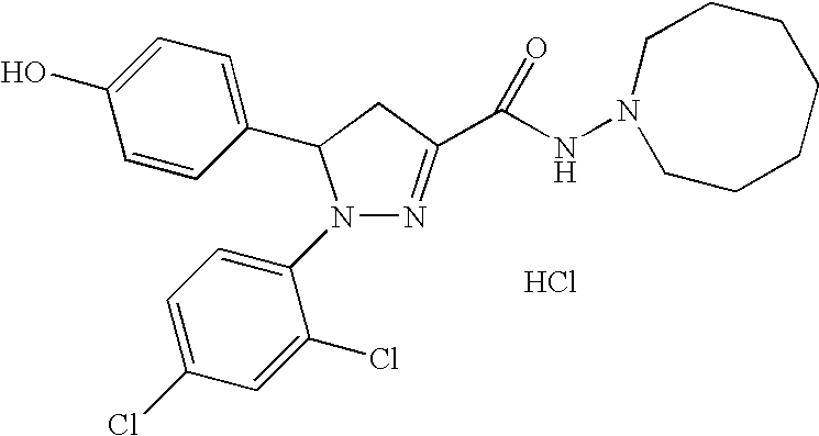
C1(C2CC(C(NN3CCCCCCC3)=O)=NN2C2=CC=C(Cl)C=C2Cl)=CC=C(O)C=C1.Cl
